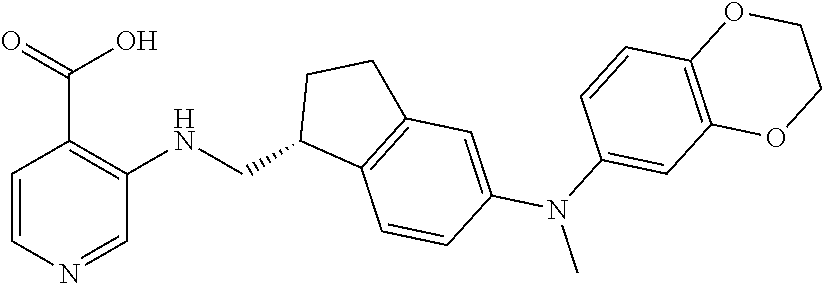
C1=CN=CC(NCC2C3=C(CC2)C=C(N(C)C2=CC4=C(C=C2)OCCO4)C=C3)=C1C(=O)O
